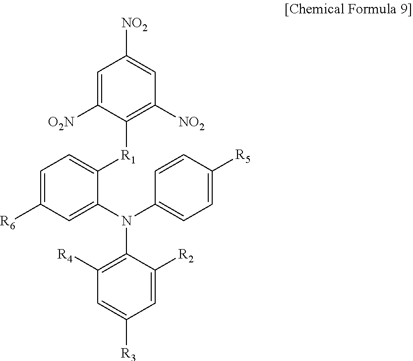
C1=C([O2N])C([R1]C2=CC=C([R6])C=C2N(C2=C([R4])C=C([R3])C=C2[R2])C2=CC=C([R5])C=C2)=C([NO2])C=C1[NO2]
